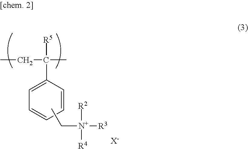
CCC([R5])(C)C1=CC=CC=C1.CC[N+]([R2])([R4])[R3].[X-]
